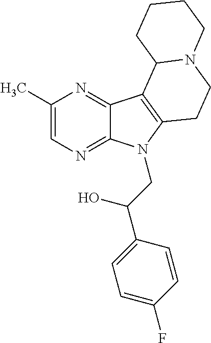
C1(C)=CN=C2C(=N1)C1=C(N2CC(C2=CC=C(F)C=C2)O)CCN2C1CCCC2
